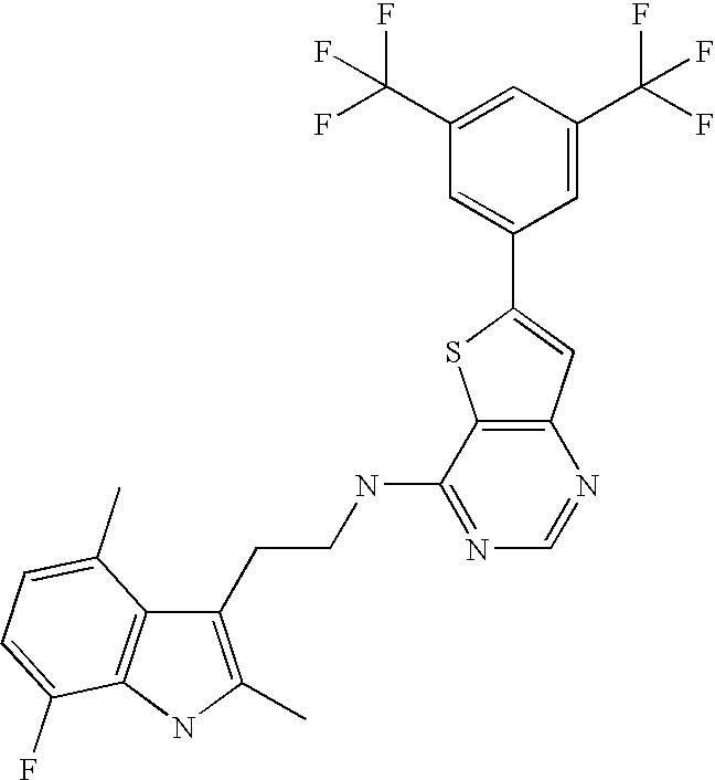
C1(CCNC2=NC=NC3=C2SC(C2=CC(C(F)(F)F)=CC(C(F)(F)F)=C2)=C3)=C(C)NC2=C1C(C)=CC=C2F
